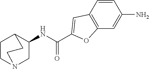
C1(NC(C2=CC3=C(C=C(N)C=C3)O2)=O)CN2CCC1CC2
